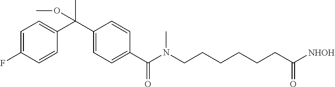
C1(C(C2=CC=C(F)C=C2)(C)OC)=CC=C(C(=O)N(CCCCCCC([NHOH])=O)C)C=C1
